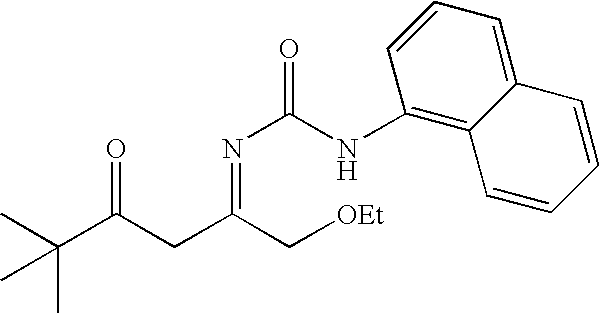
C(C(CC(C[OEt])=NC(NC1=C2C(=CC=C1)C=CC=C2)=O)=O)(C)(C)C
